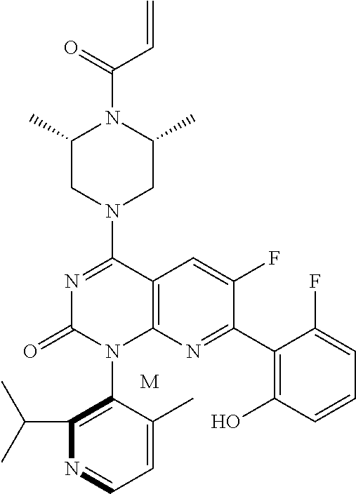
C12=C(N=C(C3=C(O)C=CC=C3F)C(F)=C1)N(C1=C(C(C)C)N=CC=C1C)C(=O)N=C2N1CC(C)N(C(C=C)=O)C(C)C1.[M]
